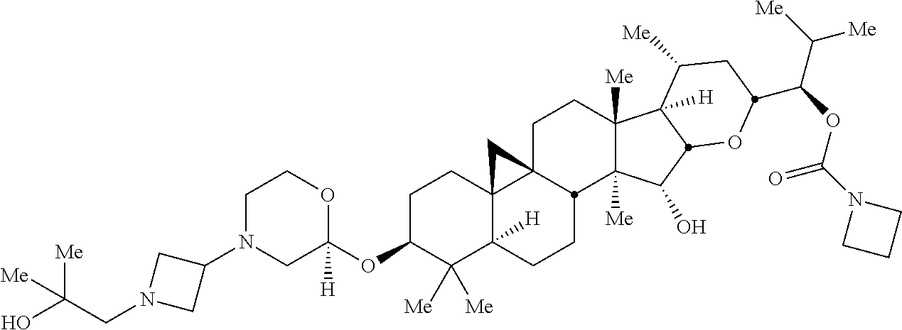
C1N(C2CN(CC(O)([Me])[Me])C2)CC(OC2C([Me])([Me])C3([H])C4(CC2)C2(CCC5([Me])C([Me])(C(O)C6C5([H])C([Me])CC(C(OC(N5CCC5)=O)C([Me])[Me])O6)C2CC3)C4)([H])OC1
